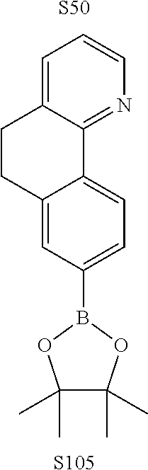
C1=C2C(=NC=C1)C1=CC=C(B3OC(C)(C)C(C)(C)O3)C=C1CC2.[S50].[S105]
